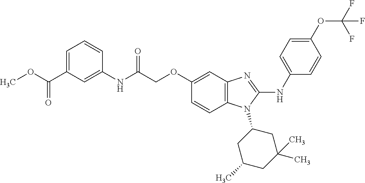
C1=C(NC(COC2=CC3=C(C=C2)N(C2CC(C)CC(C)(C)C2)C(NC2=CC=C(OC(F)(F)F)C=C2)=N3)=O)C=CC=C1C(OC)=O
